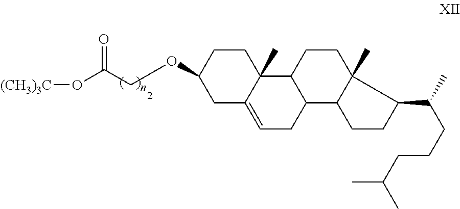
O(C(COC1CC2=CCC3C(C2(C)CC1)CCC1(C)C3CCC1C(CCCC(C)C)C)=O)[(CH3)3C]
